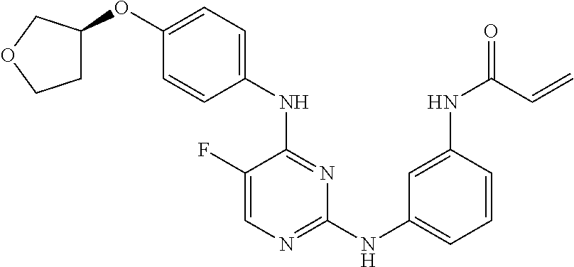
N(C1=NC=C(F)C(NC2=CC=C(OC3CCOC3)C=C2)=N1)C1=CC=CC(NC(=O)C=C)=C1
